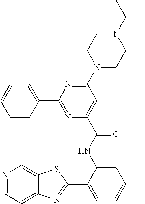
C1(C2=NC(C(NC3=CC=CC=C3C3=NC4=CC=NC=C4S3)=O)=CC(N3CCN(C(C)C)CC3)=N2)=CC=CC=C1
